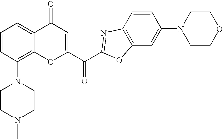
C1CN(C)CCN1C1=C2C(=CC=C1)C(=O)C=C(C(=O)C1=NC3=C(C=C(N4CCOCC4)C=C3)O1)O2
